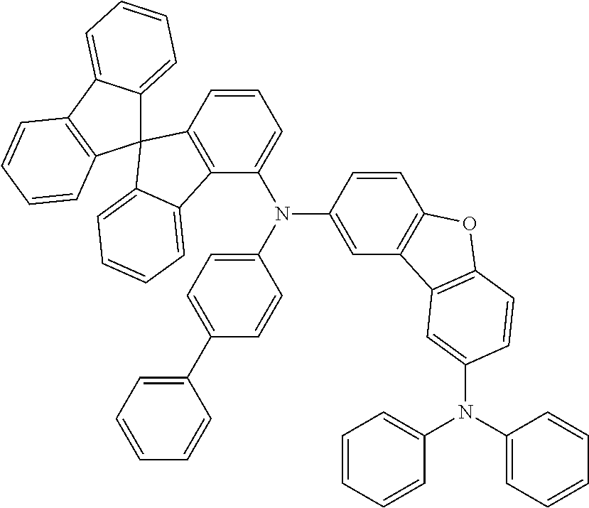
C12=CC=CC=C1C1=C(C=CC=C1)C21C2=C(C(N(C3=CC=C(C4=CC=CC=C4)C=C3)C3=CC4=C(C=C3)OC3=C4C=C(N(C4=CC=CC=C4)C4=CC=CC=C4)C=C3)=CC=C2)C2=CC=CC=C12
